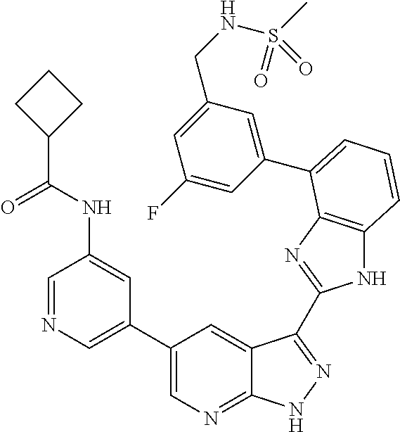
C1(C2=CN=C3C(=C2)C(C2=NC4=C(N2)C=CC=C4C2=CC(CNS(=O)(C)=O)=CC(F)=C2)=NN3)=CN=CC(NC(C2CCC2)=O)=C1
